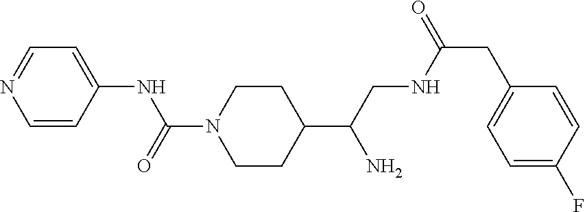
C1(C(CNC(CC2=CC=C(F)C=C2)=O)N)CCN(C(=O)NC2=CC=NC=C2)CC1
